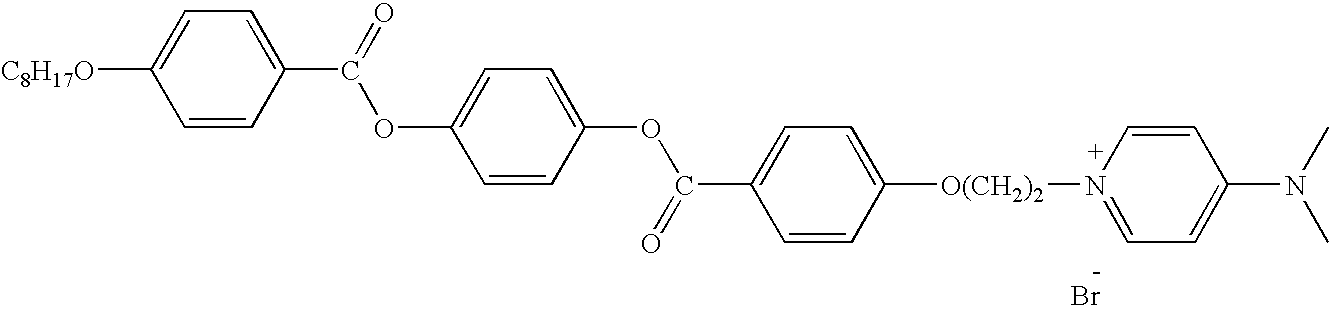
[C8H17O]C1=CC=C(C(=O)OC2=CC=C(OC(C3=CC=C([O(CH2)2]N4=CC=C(N(C)C)C=C4)C=C3)=O)C=C2)C=C1.Br
